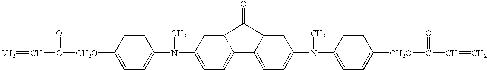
[CH2O](C1=CC=C(N(C)C2=CC=C3C(=C2)C(=O)C2=CC(N(C)C4=CC=C([CH2O]C(=O)C=C)C=C4)=CC=C32)C=C1)C(=O)C=C
